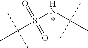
S(NC(C)(C)C)(C(C)(C)C)(=O)=O
